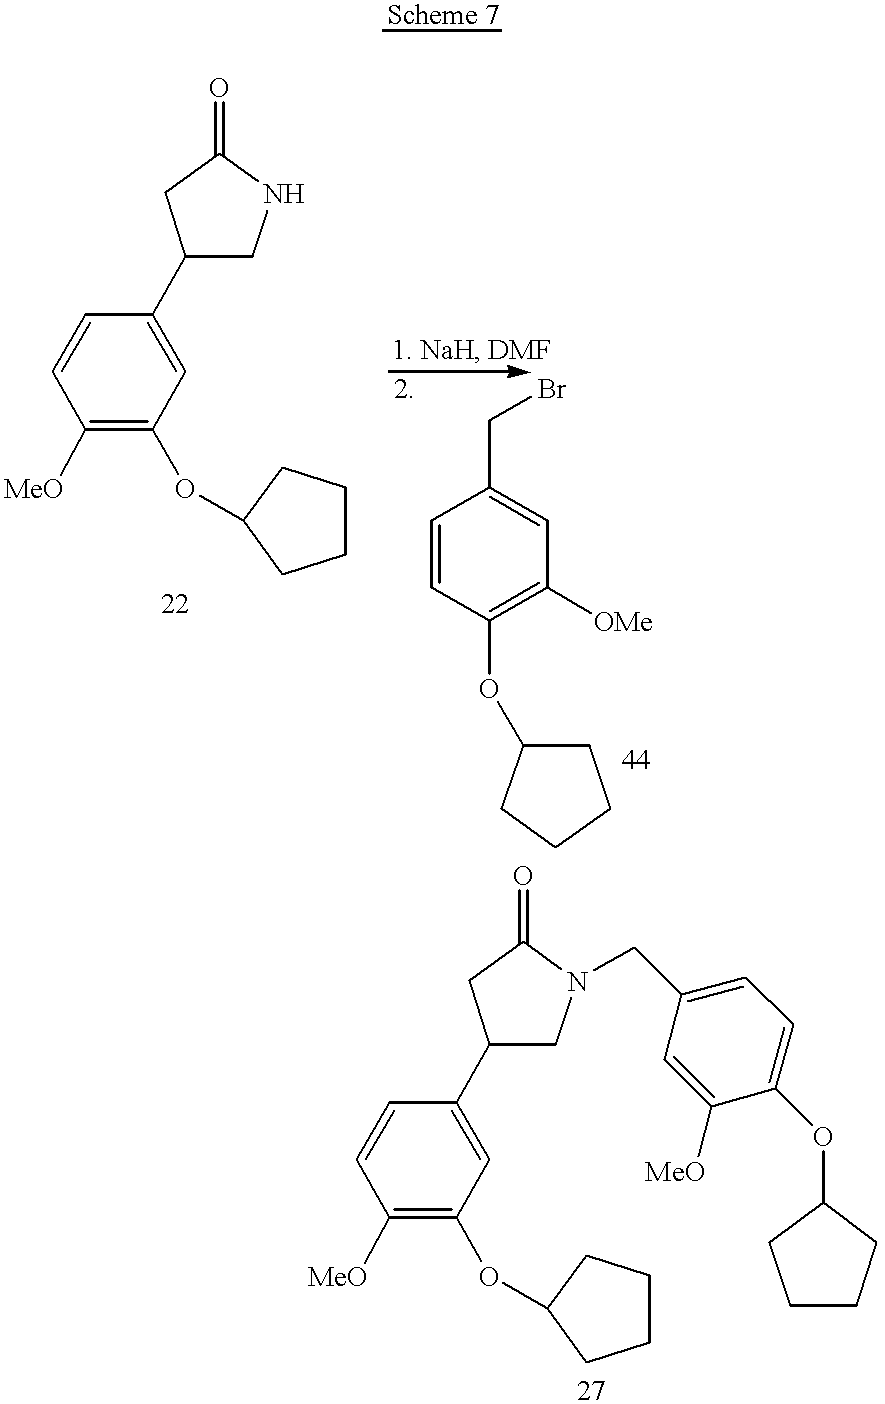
C1([MeO])=C(OC2CCCC2)C=C(C2CC(=O)NC2)C=C1.C1=CC(OC2CCCC2)=C([OMe])C=C1CBr.C1([MeO])=C(OC2CCCC2)C=C(C2CC(=O)N(CC3=CC=C(OC4CCCC4)C([MeO])=C3)C2)C=C1
